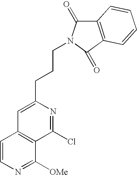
C(CCN1C(=O)C2=C(C1=O)C=CC=C2)C1=CC2=C(C([OMe])=NC=C2)C(Cl)=N1
